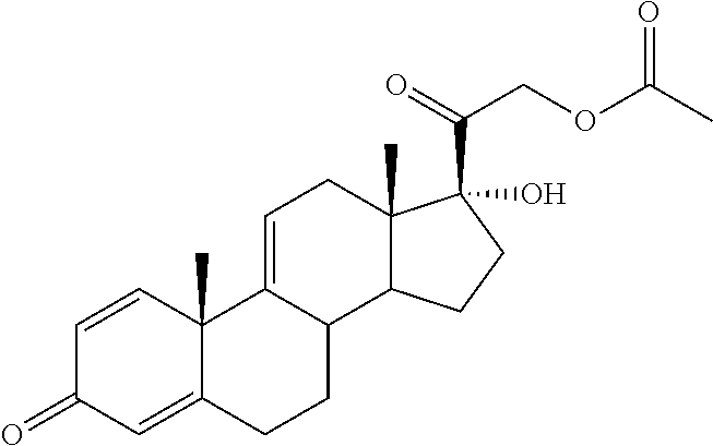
C12(C)C(CCC1(C(=O)COC(C)=O)O)C1C(=CC2)C2(C)C(=CC(=O)C=C2)CC1
